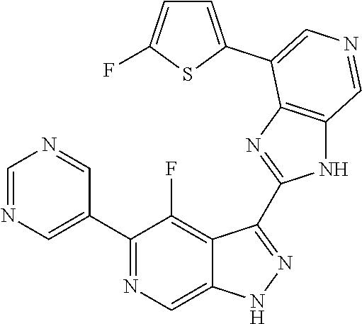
C1(C2=CN=CN=C2)=NC=C2C(=C1F)C(C1=NC3=C(N1)C=NC=C3C1=CC=C(F)S1)=NN2
